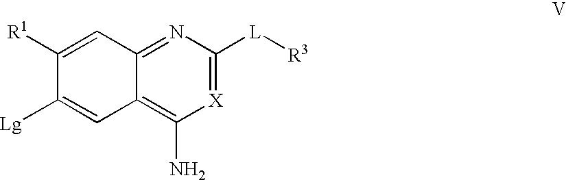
C1([R1])=CC2=NC([L][R3])=[X]C(N)=C2C=C1[Lg]
